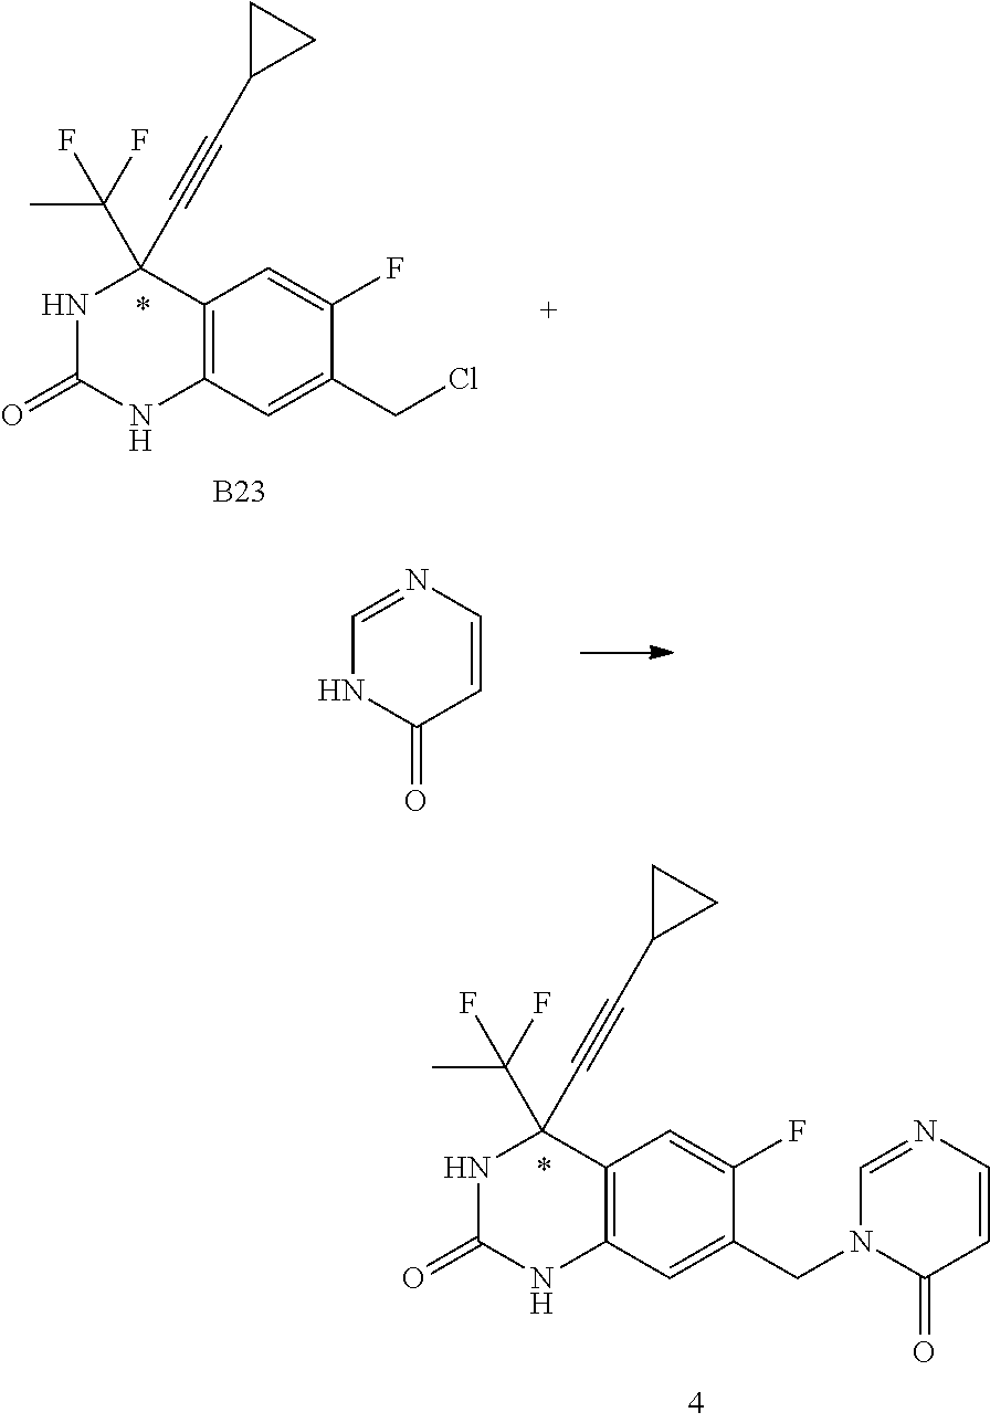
O=C1NC(C#CC2CC2)(C(C)(F)F)C2=C(N1)C=C(CCl)C(F)=C2.[B23].C1=NC=CC(=O)N1.C1=NC=CC(=O)N1CC1=CC2=C(C(C#CC3CC3)(C(C)(F)F)NC(=O)N2)C=C1F
